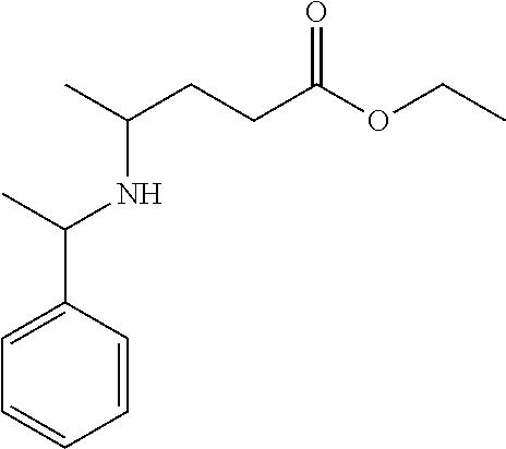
C1=C(C(NC(C)CCC(OCC)=O)C)C=CC=C1
